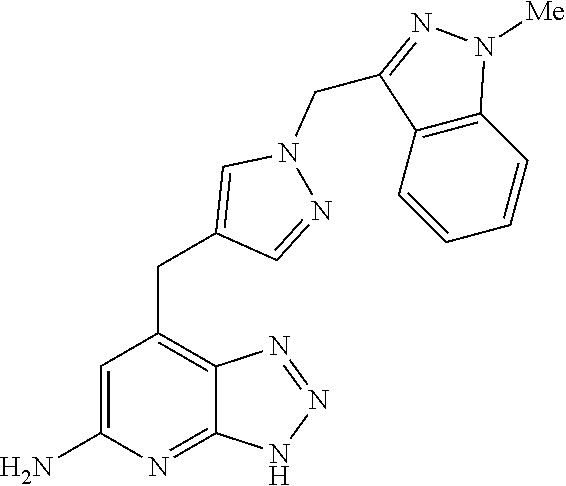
C1=C(N)N=C2C(=C1CC1=CN(CC3=NN([Me])C4=C3C=CC=C4)N=C1)N=NN2
